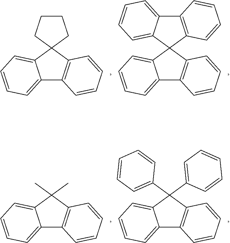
C1CCC2(C1)C1=CC=CC=C1C1=C2C=CC=C1.C12=C(C3(C4=CC=CC=C14)C1=CC=CC=C1C1=C3C=CC=C1)C=CC=C2.CC1(C)C2=CC=CC=C2C2=C1C=CC=C2.C1(C2(C3=CC=CC=C3)C3=CC=CC=C3C3=C2C=CC=C3)=CC=CC=C1
